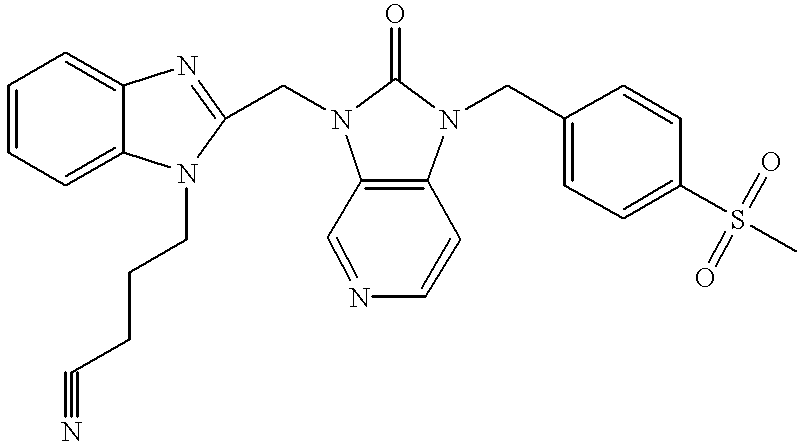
C1=CC=C2C(=C1)N=C(CN1C3=C(C=CN=C3)N(CC3=CC=C(S(C)(=O)=O)C=C3)C1=O)N2CCCC#N
